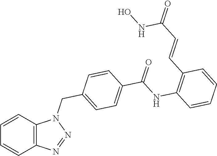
C12=C(C=CC=C1)N(CC1=CC=C(C(NC3=C(C=CC(=O)NO)C=CC=C3)=O)C=C1)N=N2
